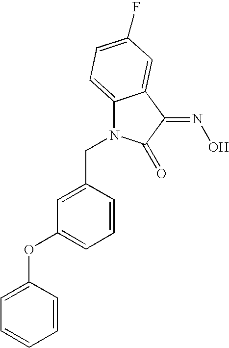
C1(CN2C3=CC=C(F)C=C3C(=NO)C2=O)=CC(OC2=CC=CC=C2)=CC=C1
